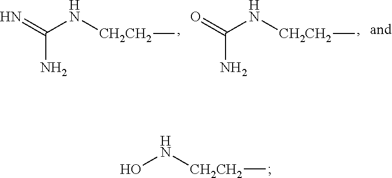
C(N)(N[CH2CH2]C)=N.C(N)(N[CH2CH2]C)=O.ON[CH2CH2]C
